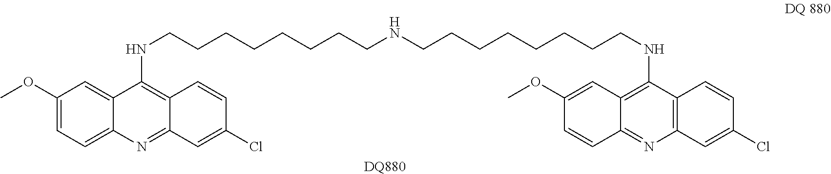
C12=NC3=CC=C(OC)C=C3C(NCCCCCCCCNCCCCCCCCNC3=C4C(=NC5=C3C=CC(Cl)=C5)C=CC(OC)=C4)=C1C=CC(Cl)=C2.[DQ880]
